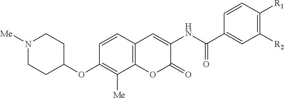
N1([Me])CCC(OC2=C([Me])C3=C(C=C2)C=C(NC(C2=CC([R2])=C([R1])C=C2)=O)C(=O)O3)CC1
